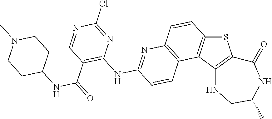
C12=C(C3=C(S1)C(=O)NC(C)CN3)C1=C(C=C2)N=C(NC2=C(C(=O)NC3CCN(C)CC3)C=NC(Cl)=N2)C=C1
